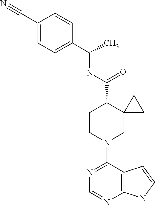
N1=C(N2CC3(C(C(NC(C4=CC=C(C#N)C=C4)C)=O)CC2)CC3)C2=C(N=C1)NC=C2
